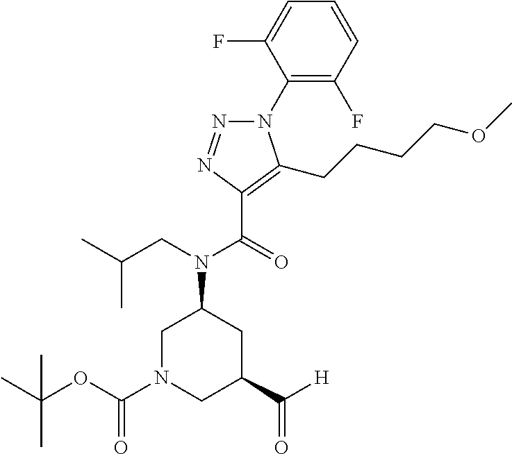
N1(C2=C(F)C=CC=C2F)N=NC(C(=O)N(CC(C)C)C2CN(C(OC(C)(C)C)=O)CC(C([H])=O)C2)=C1CCCCOC
